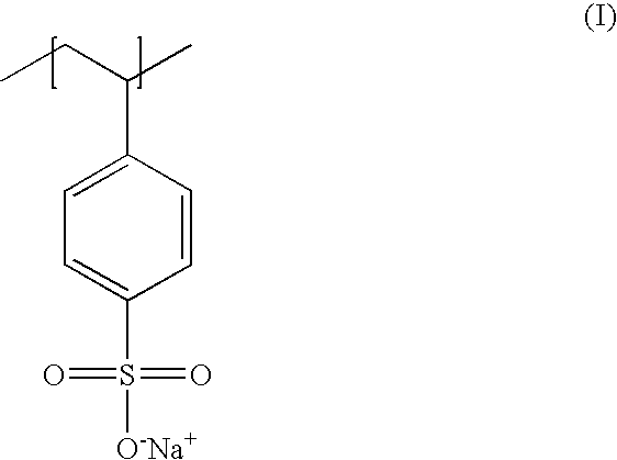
C1=C(C(CC)C)C=CC(S([O-Na+])(=O)=O)=C1
